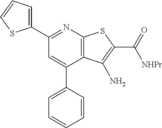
C12=C(N=C(C3=CC=CS3)C=C1C1=CC=CC=C1)SC(C([NHPr])=O)=C2N
